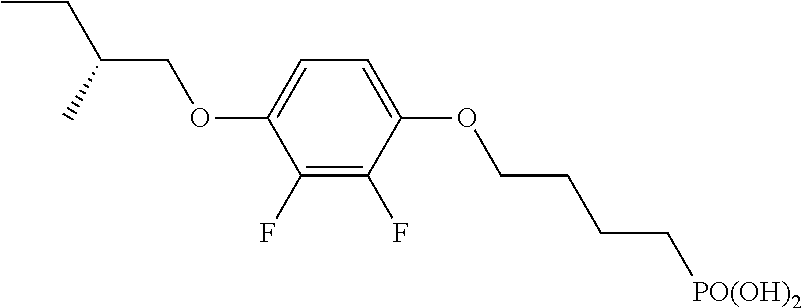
C1(F)=C(F)C(OCCCC[PO(OH)2])=CC=C1OCC(CC)C
